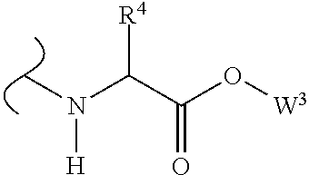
C(C(O[W3])=O)(N(C)[H])[R4]
